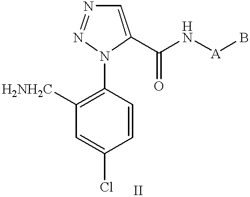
C1=CC(Cl)=CC([H2NH2C])=C1N1C(C(N[A]B)=O)=CN=N1
